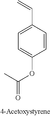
C1=CC(C=C)=CC=C1OC(=O)C
